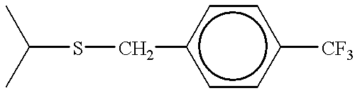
C(SCc1ccc([CF3])cc1)(C)C
